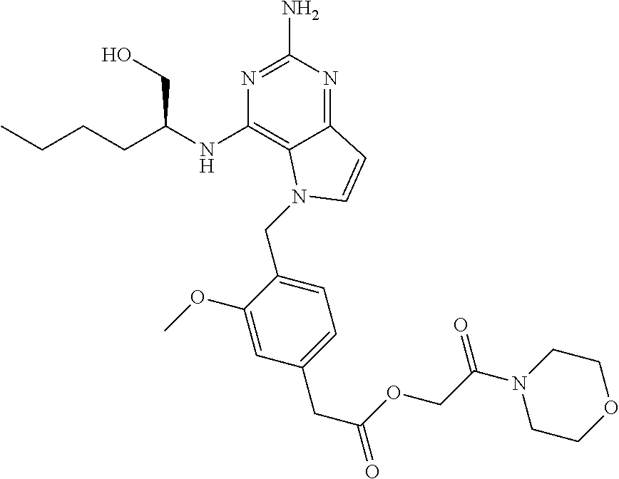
N1=C(N)N=C2C(=C1NC(CCCC)CO)N(CC1=CC=C(CC(OCC(N3CCOCC3)=O)=O)C=C1OC)C=C2
